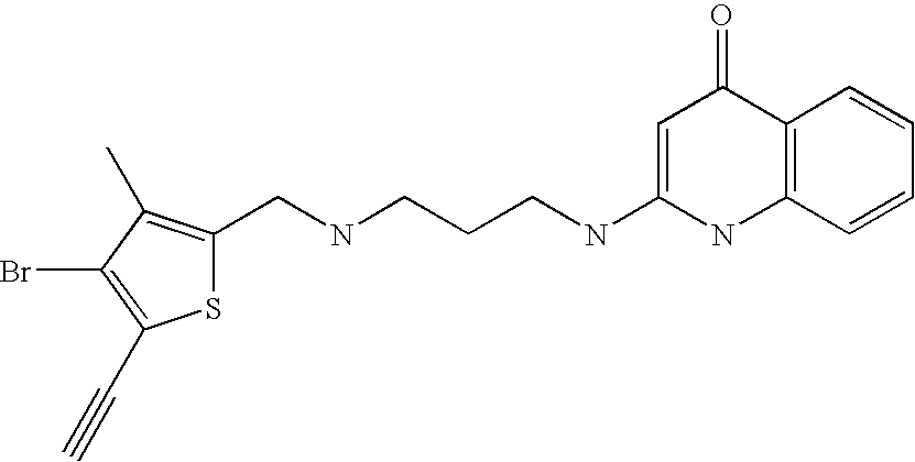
S1C(CNCCCNC2=CC(=O)C3=C(N2)C=CC=C3)=C(C)C(Br)=C1C#C
